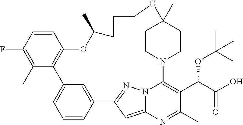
C1(F)=C(C)C2=C(C=C1)OC(C)CCCOC1(C)CCN(C3=C(C(C(O)=O)OC(C)(C)C)C(C)=NC4=CC(=NN43)C3=CC2=CC=C3)CC1
